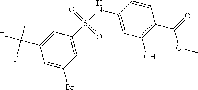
C1(S(NC2=CC(O)=C(C(=O)OC)C=C2)(=O)=O)=CC(Br)=CC(C(F)(F)F)=C1
